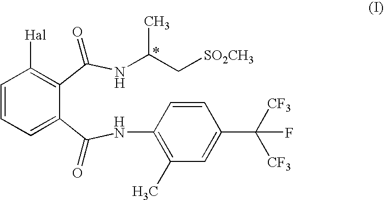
C1=CC=C(C(NC2=C(C)C=C(C([CF3])([CF3])F)C=C2)=O)C(C(NC(C[SO2CH3])C)=O)=C1[Hal]
